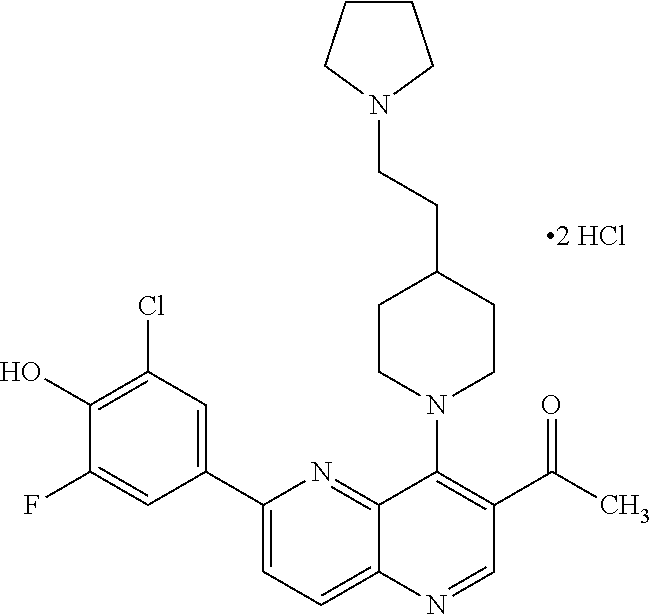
C1(C2=CC(Cl)=C(O)C(F)=C2)=CC=C2C(=N1)C(N1CCC(CCN3CCCC3)CC1)=C(C(=O)C)C=N2
